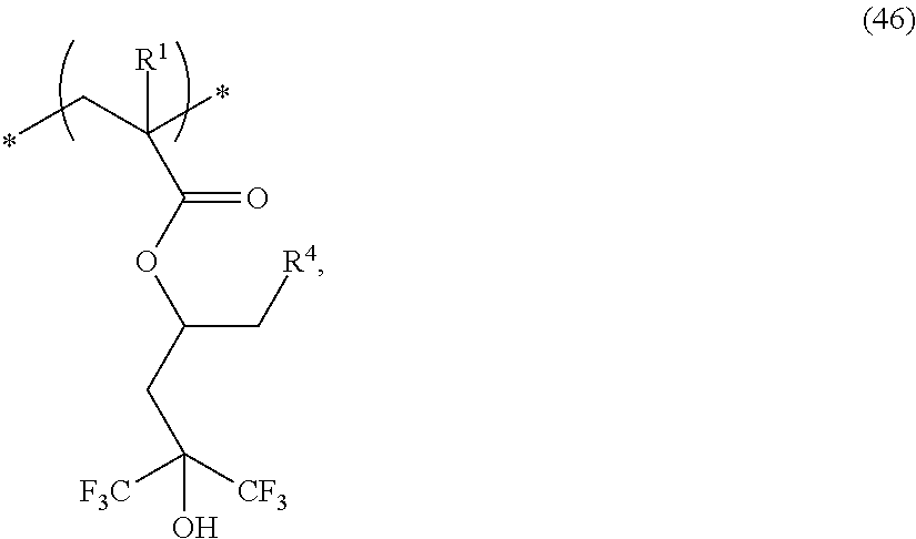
C(C(OC(CC(O)([CF3])[F3C])C[R4])=O)(C)(CC)[R1]
